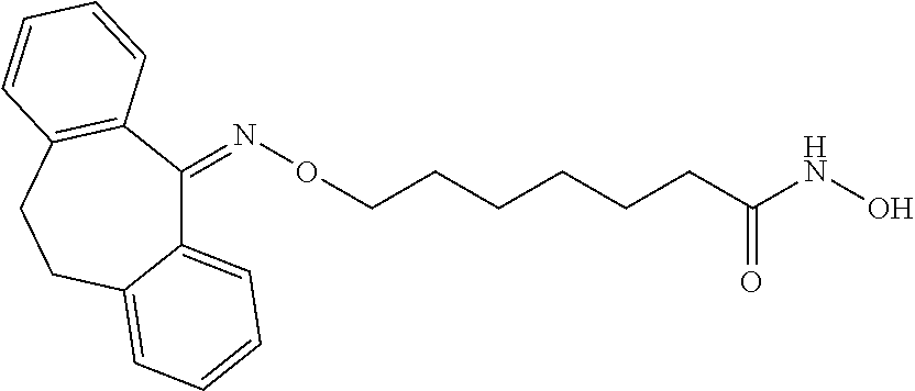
C12=CC=CC=C1CCC1=C(C2=NOCCCCCCC(=O)NO)C=CC=C1
